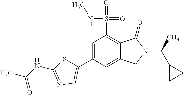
C1=C(C2=CN=C(NC(C)=O)S2)C=C2C(=C1S(=O)(=O)NC)C(=O)N(C(C1CC1)C)C2
